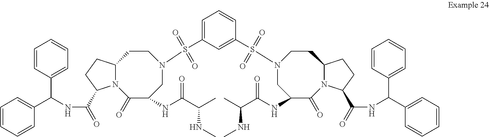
N12C(CCC1C(=O)NC(C1=CC=CC=C1)C1=CC=CC=C1)CCN(S(C1=CC=CC(S(N3CC(NC(C(C)NC)=O)C(=O)N4C(CC3)CCC4C(=O)NC(C3=CC=CC=C3)C3=CC=CC=C3)(=O)=O)=C1)(=O)=O)CC(NC(C(C)NC)=O)C2=O
